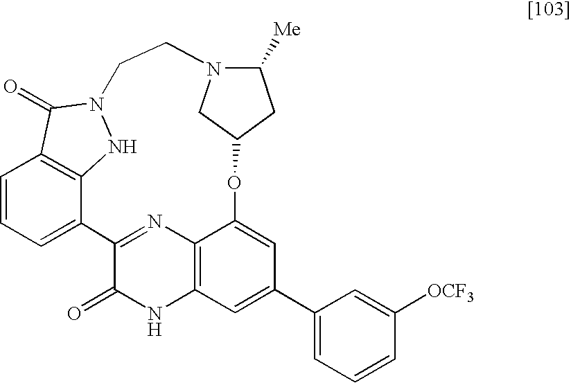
C1=CC=C2C3=C1C(=O)N(N3)CCN1C([Me])CC(OC3=CC(C4=CC=CC([OCF3])=C4)=CC4=C3N=C2C(=O)N4)C1
